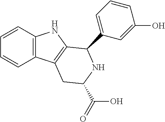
C1=CC2=C(C=C1)C1=C(N2)C(C2=CC=CC(O)=C2)NC(C(=O)O)C1
